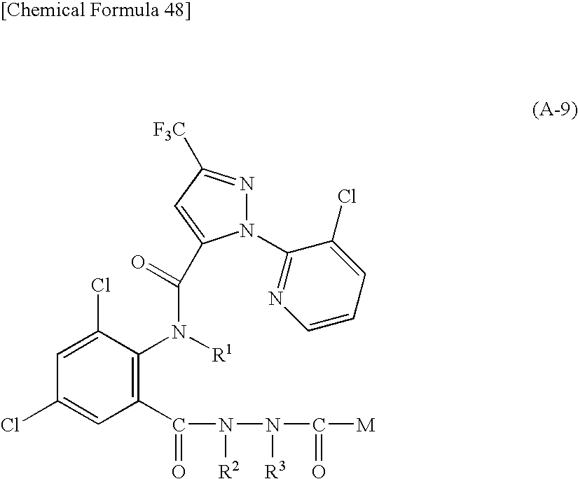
C1(C(N(N(C([M])=O)[R3])[R2])=O)=C(N([R1])C(C2=CC([F3C])=NN2C2=NC=CC=C2Cl)=O)C(Cl)=CC(Cl)=C1
